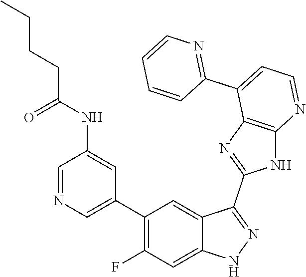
C1=NC=C(C2=C(F)C=C3C(=C2)C(C2=NC4=C(N2)N=CC=C4C2=NC=CC=C2)=NN3)C=C1NC(CCCC)=O
